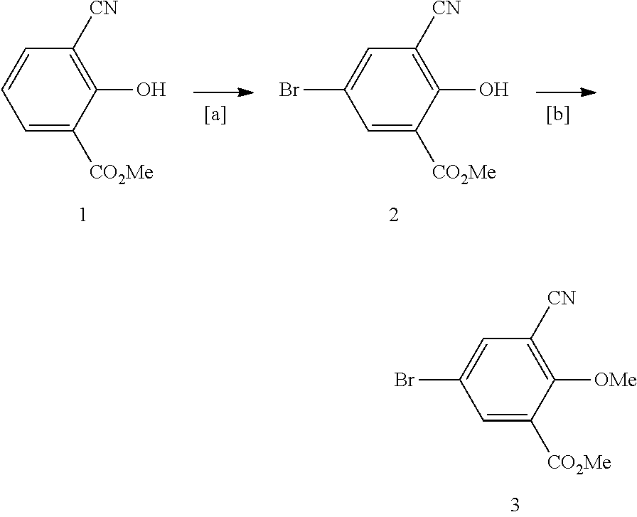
C1(Br)=CC([CN])=C(O)C([CO2Me])=C1.C1=CC([CN])=C(O)C([CO2Me])=C1.C1(Br)=CC([CN])=C([OMe])C([CO2Me])=C1
